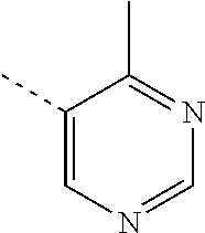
C1(C)=CN=CN=C1C
